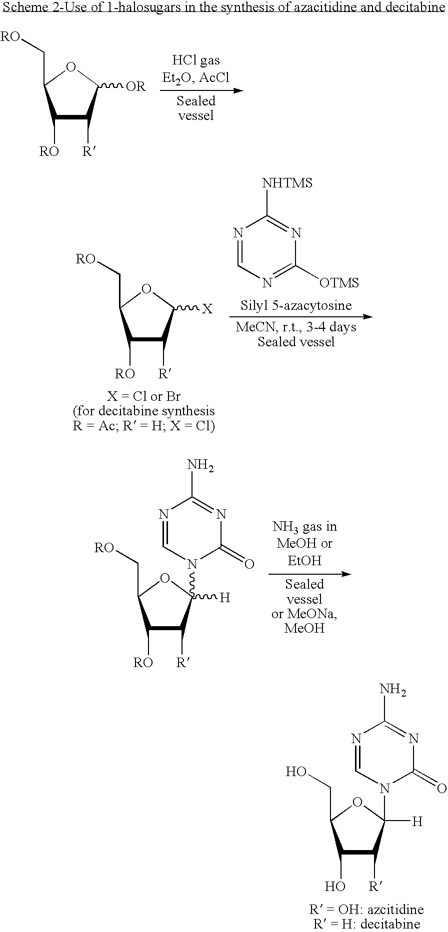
C1([RO])C([R])C([OR])OC1C[RO].C1([RO])C([R])C([X])OC1C[RO].N1=CN=C([OTMS])N=C1[NHTMS].C1([RO])C([R])C([H])(N2C(=O)N=C(N)N=C2)OC1C[RO].C1(O)C([R])C([H])(N2C(=O)N=C(N)N=C2)OC1CO
